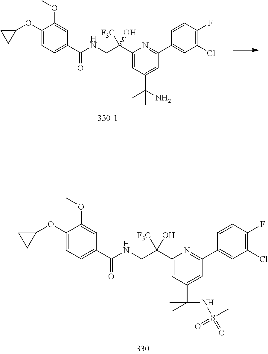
C1(C(CNC(=O)C2=CC=C(OC3CC3)C(OC)=C2)([F3C])O)=CC(C(C)(C)NS(=O)(=O)C)=CC(C2=CC(Cl)=C(F)C=C2)=N1.C1(C(CNC(=O)C2=CC=C(OC3CC3)C(OC)=C2)([F3C])O)=CC(C(C)(N)C)=CC(C2=CC(Cl)=C(F)C=C2)=N1
